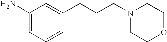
C1(CCCN2CCOCC2)=CC(N)=CC=C1
